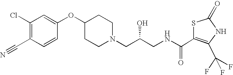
C1(Cl)=C(C#N)C=CC(OC2CCN(CC(CNC(C3=C(C(F)(F)F)NC(=O)S3)=O)O)CC2)=C1
